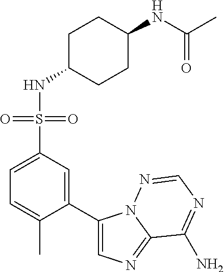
C1(C)=CC=C(S(NC2CCC(NC(C)=O)CC2)(=O)=O)C=C1C1=CN=C2N1N=CN=C2N
